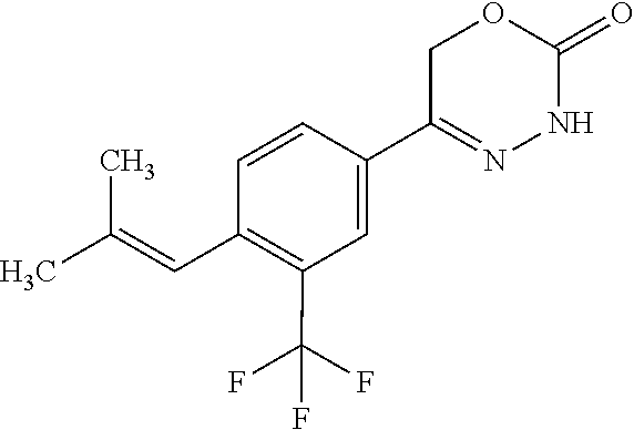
CC(=CC1=C(C(F)(F)F)C=C(C2=NNC(=O)OC2)C=C1)C
